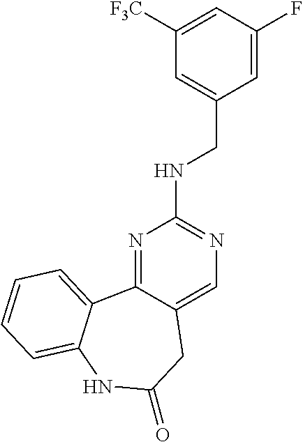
N1=C2C(=CN=C1NCC1=CC([F3C])=CC(F)=C1)CC(=O)NC1=CC=CC=C21
